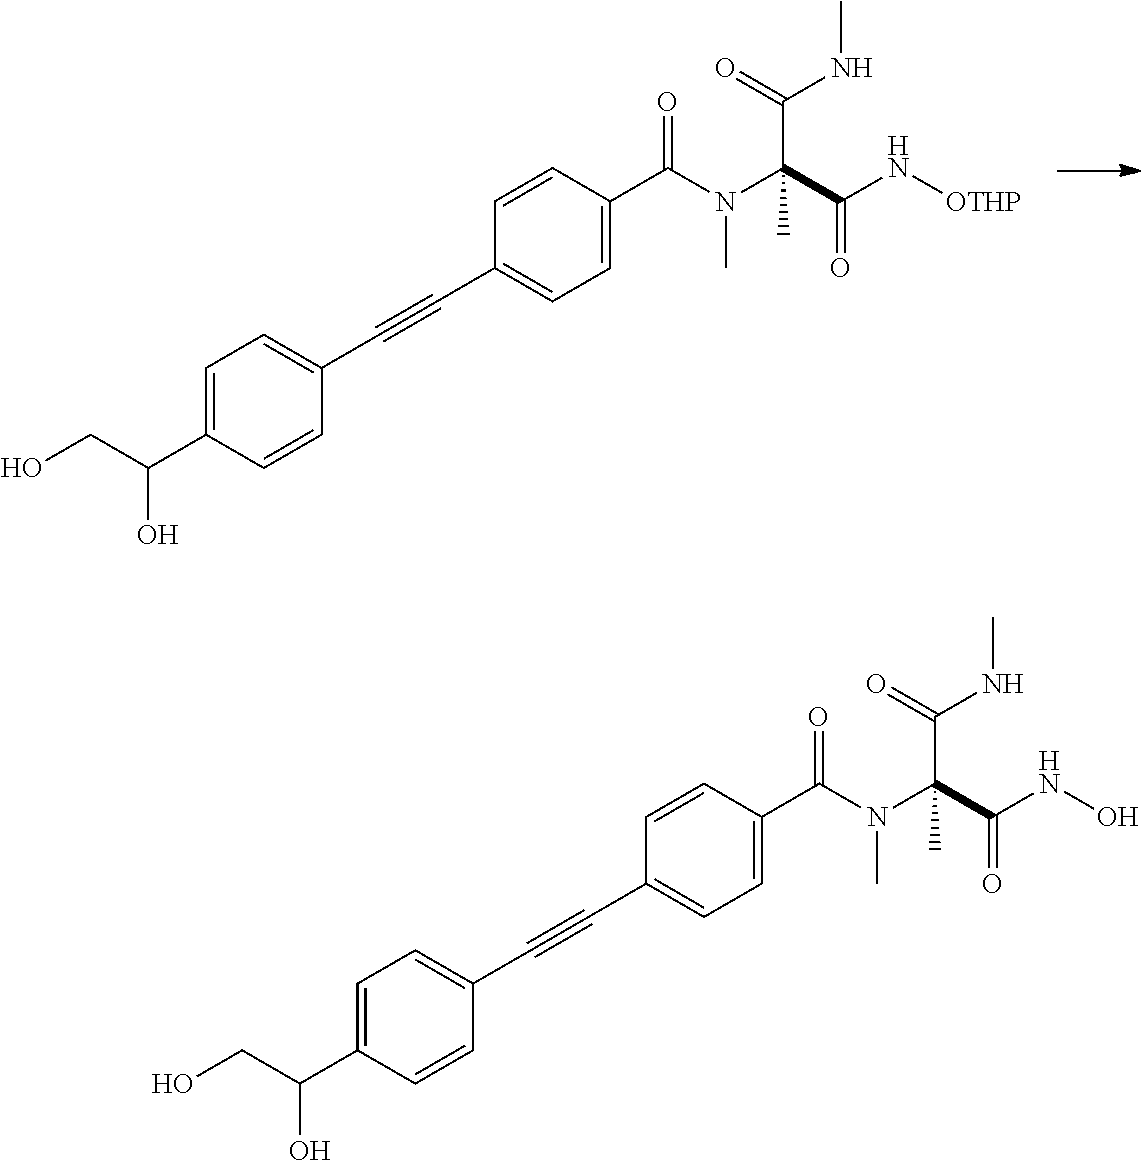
C1=CC(C#CC2=CC=C(C(CO)O)C=C2)=CC=C1C(N(C)C(C(=O)NO)(C(=O)NC)C)=O.C1=CC(C#CC2=CC=C(C(CO)O)C=C2)=CC=C1C(N(C)C(C(=O)N[OTHP])(C(=O)NC)C)=O
